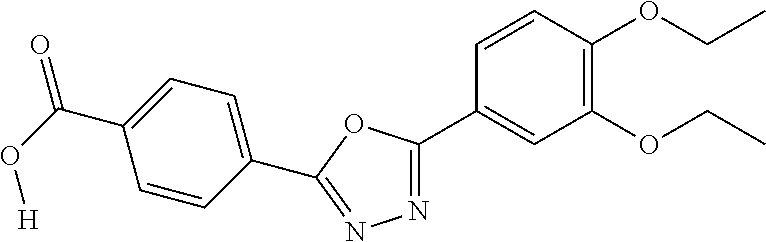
C(C1=CC=C(C2=NN=C(C3=CC(OCC)=C(OCC)C=C3)O2)C=C1)(=O)O[H]
